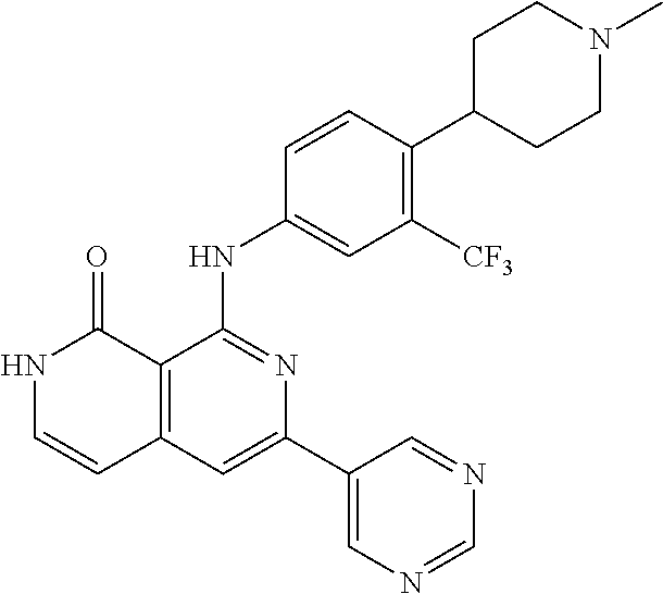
C1=CC(NC2=NC(C3=CN=CN=C3)=CC3=C2C(=O)NC=C3)=CC([CF3])=C1C1CCN(C)CC1
